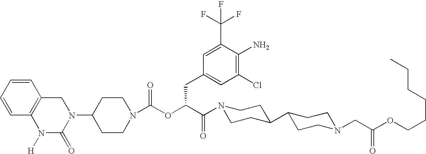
C1(N2CC3=C(N([H])C2=O)C=CC=C3)CCN(C(OC(C(=O)N2CCC(C3CCN(CC(OCCCCCC)=O)CC3)CC2)CC2=CC(Cl)=C(N)C(C(F)(F)F)=C2)=O)CC1
